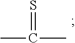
CC(=S)C
